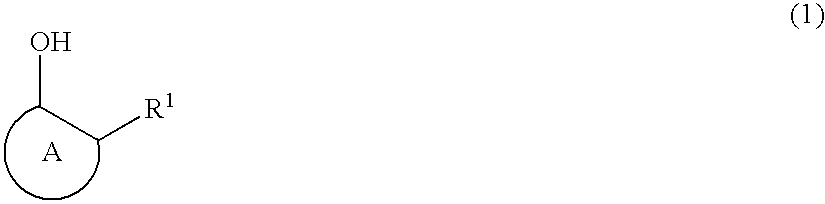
OCC[R1]
